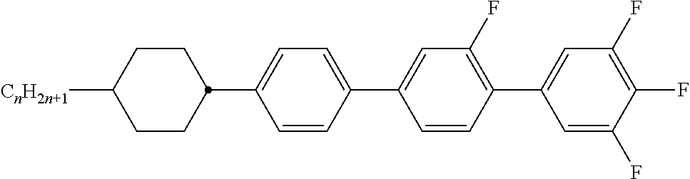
C1CC([CnH2n+1])CCC1C1=CC=C(C2=CC(F)=C(C3=CC(F)=C(F)C(F)=C3)C=C2)C=C1
